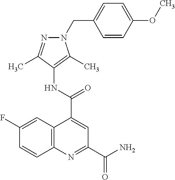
C12=C(N=C(C(=O)N)C=C1C(=O)NC1=C(C)N(CC3=CC=C(OC)C=C3)N=C1C)C=CC(F)=C2
